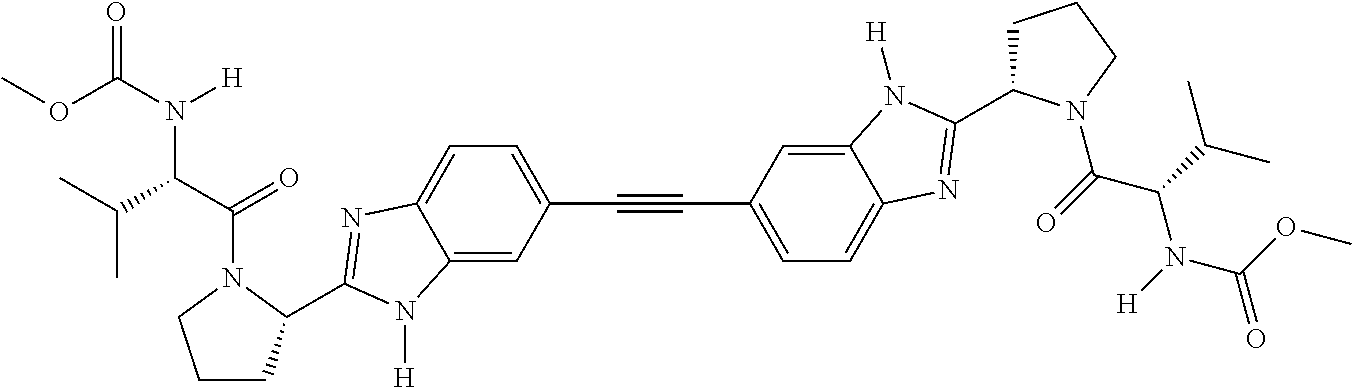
C1CC(C2=NC3=CC=C(C#CC4=CC=C5C(=C4)N([H])C(C4CCCN4C(=O)C(C(C)C)N(C(=O)OC)[H])=N5)C=C3N2[H])N(C(C(C(C)C)N(C(OC)=O)[H])=O)C1
